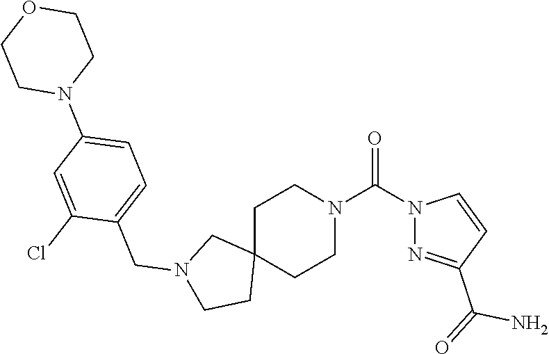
C1C2(CCN(C(N3N=C(C(=O)N)C=C3)=O)C1)CN(CC1=CC=C(N3CCOCC3)C=C1Cl)CC2
